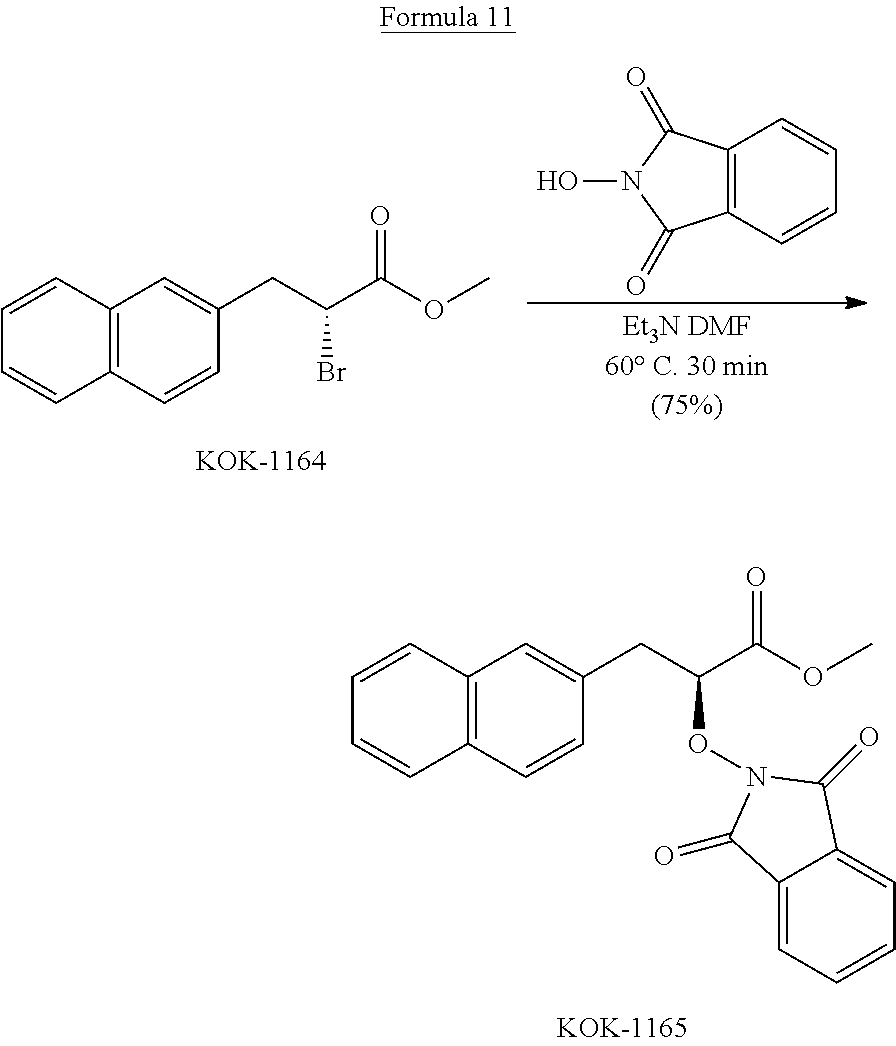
C12=C(C=CC(CC(C(OC)=O)Br)=C1)C=CC=C2.[Et3N DMF60 C. 30 min(75%)].C12=C(C=CC=C1)C(=O)N(O)C2=O.C12=C(C=CC(CC(C(OC)=O)ON3C(=O)C4=CC=CC=C4C3=O)=C1)C=CC=C2
